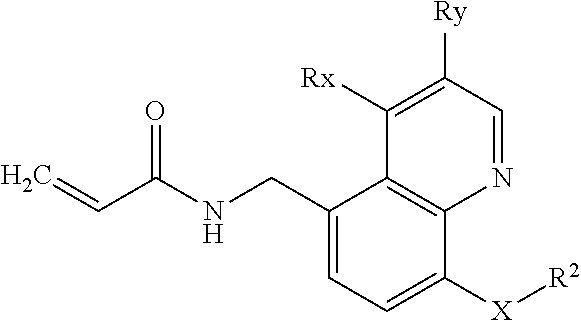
C1(CNC(C=C)=O)=CC=C([X][R2])C2=C1C([Rx])=C([Ry])C=N2
